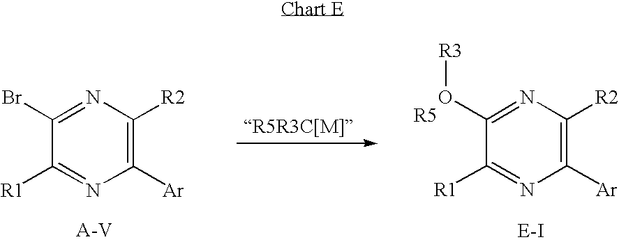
C1(Br)=NC([R2])=C([Ar])N=C1[R1].C1(O[R3])=NC([R2])=C([Ar])N=C1[R1].[E-I]
